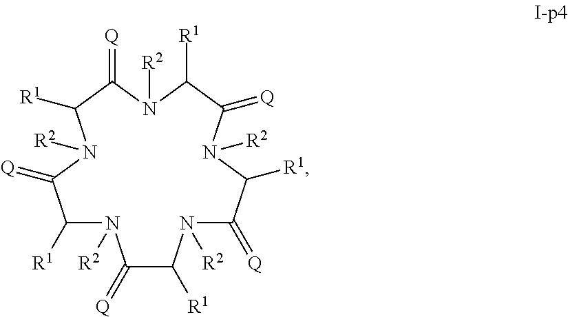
C1(=[Q])C([R1])N([R2])C(=[Q])C([R1])N([R2])C(=[Q])C([R1])N([R2])C(=[Q])C([R1])N([R2])C(=[Q])C([R1])N1[R2]
